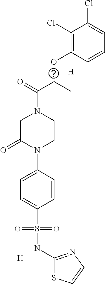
C1(Cl)=C(O)C=CC=C1Cl.[H].[H].C(C)C(N1CCN(C2=CC=C(S(NC3=NC=CS3)(=O)=O)C=C2)C(=O)C1)=O
